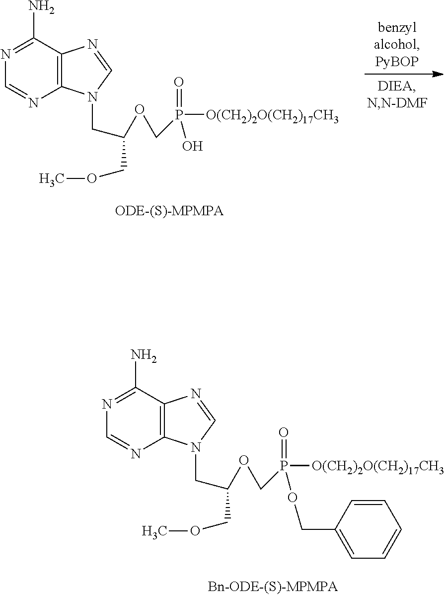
N1=C(N)C2=C(N=C1)N(CC(OCP(=O)(O)[O(CH2)2O(CH2)17CH3])COC)C=N2.N1=C(N)C2=C(N=C1)N(CC(OCP(=O)(OCC1=CC=CC=C1)[O(CH2)2O(CH2)17CH3])COC)C=N2
